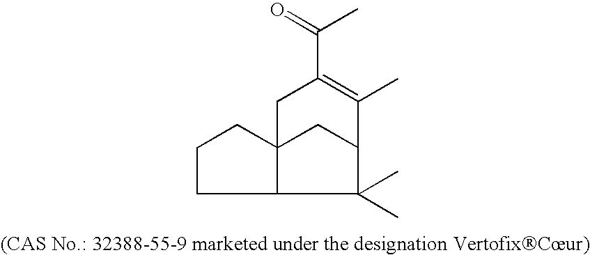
C1CCC2C13CC(C2(C)C)C(C)=C(C(=O)C)C3
